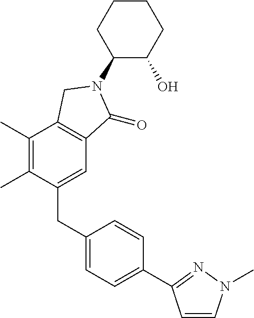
C1(N2C(=O)C3=C(C(C)=C(C)C(CC4=CC=C(C5=NN(C)C=C5)C=C4)=C3)C2)C(O)CCCC1
